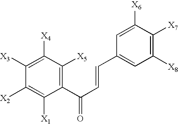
C1([X2])=C([X1])C(C(C=CC2=CC([X8])=C([X7])C([X6])=C2)=O)=C([X5])C([X4])=C1[X3]
